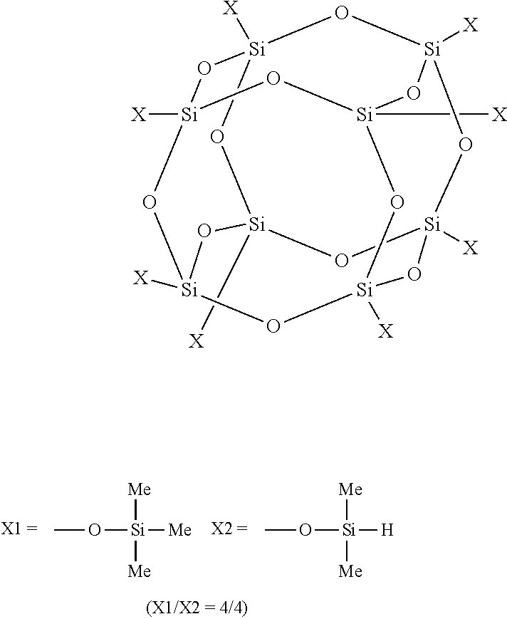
CO[Si]([Me])([Me])[H].CO[Si]([Me])([Me])[Me].O1[Si]2([X])O[Si]3([X])O[Si]4([X])O[Si]1([X])O[Si]1([X])O[Si]([X])(O[Si]([X])(O[Si]([X])(O1)O4)O3)O2
